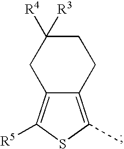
C1C([R4])([R3])CC2=C([R5])SC(C)=C2C1
